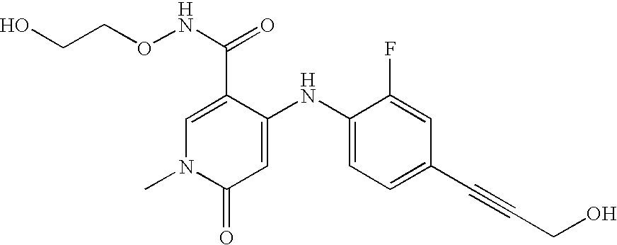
C1=C(C(NOCCO)=O)C(NC2=CC=C(C#CCO)C=C2F)=CC(=O)N1C
